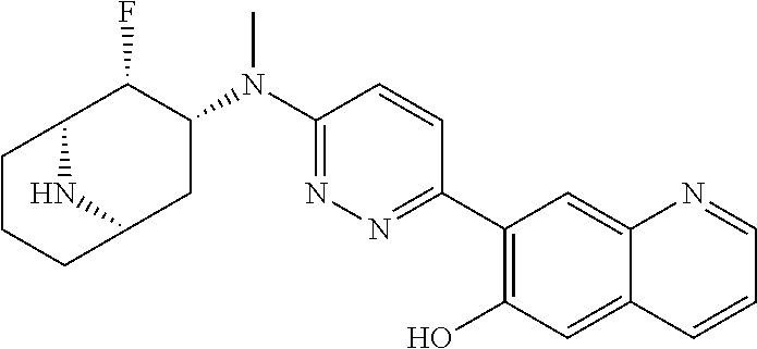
C1(N(C2=NN=C(C3=C(O)C=C4C(=C3)N=CC=C4)C=C2)C)C(F)C2CCCC(C1)N2
